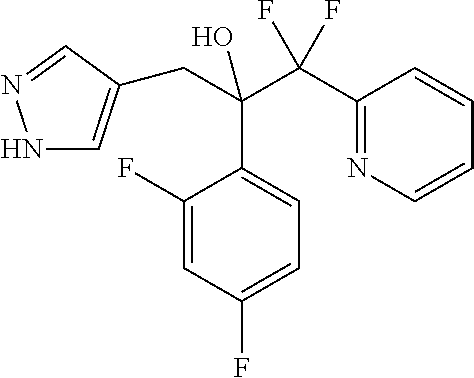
N1C=C(CC(C(C2=NC=CC=C2)(F)F)(O)C2=CC=C(F)C=C2F)C=N1
